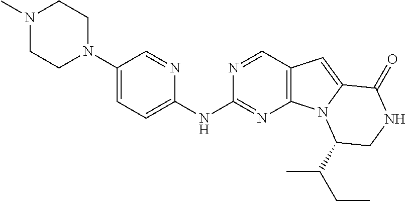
N1(C)CCN(C2=CC=C(NC3=NC4=C(C=N3)C=C3N4C(C(CC)C)CNC3=O)N=C2)CC1
